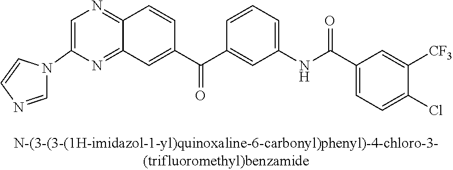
C1=NC=CN1C1=CN=C2C(=N1)C=C(C(C1=CC(NC(C3=CC=C(Cl)C([CF3])=C3)=O)=CC=C1)=O)C=C2
